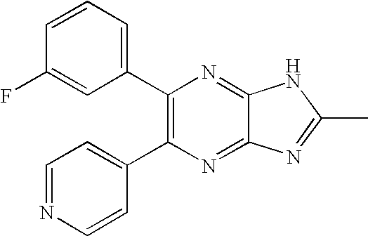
C1(C2=C(C3=CC=NC=C3)N=C3C(=N2)NC(C)=N3)=CC=CC(F)=C1
